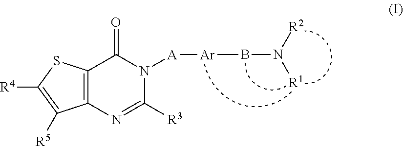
[A]([Ar]BN([R1])[R2])N1C(=O)C2=C(N=C1[R3])C([R5])=C([R4])S2
